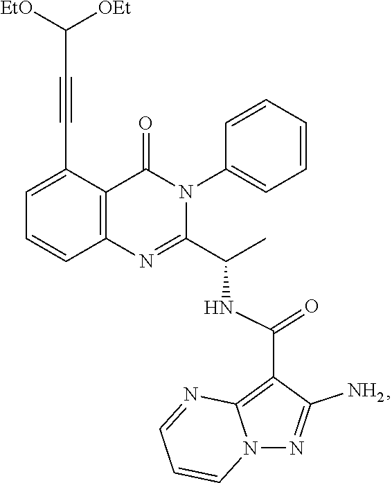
C1=C(C#CC([OEt])[EtO])C2=C(C=C1)N=C(C(C)NC(C1=C3N(N=C1N)C=CC=N3)=O)N(C1=CC=CC=C1)C2=O
